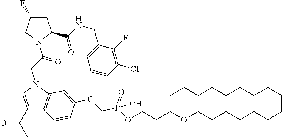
C1(C(C)=O)=CN(CC(=O)N2CC(F)CC2C(NCC2=CC=CC(Cl)=C2F)=O)C2=C1C=CC(OCP(OCCCOCCCCCCCCCCCCCCCC)(O)=O)=C2
